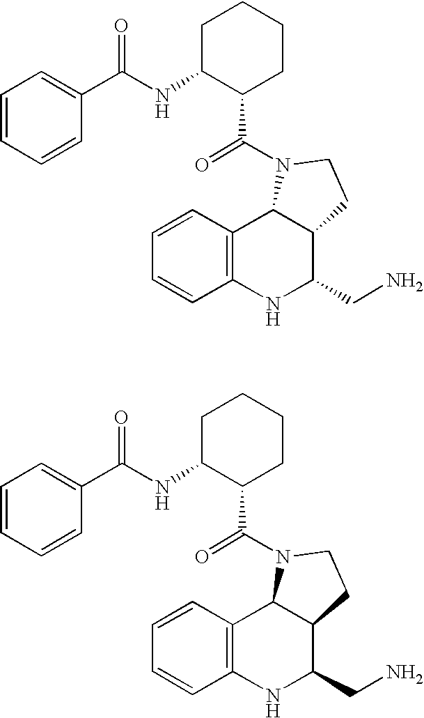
C1=CC2=C(C=C1)NC(CN)C1C2N(C(=O)C2CCCCC2NC(C2=CC=CC=C2)=O)CC1.C1=CC2=C(C=C1)NC(CN)C1C2N(C(=O)C2CCCCC2NC(C2=CC=CC=C2)=O)CC1
